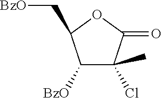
C1([BzO])C(Cl)(C)C(=O)OC1C[BzO]
